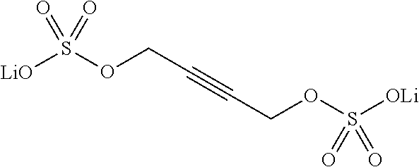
[LiO]S(OCC#CCOS([OLi])(=O)=O)(=O)=O
